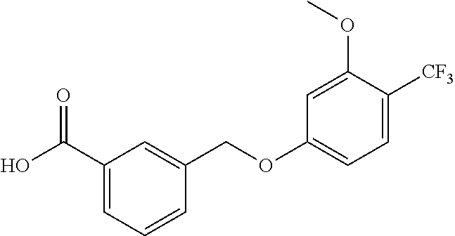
OC(C1=CC=CC(COC2=CC=C([CF3])C(OC)=C2)=C1)=O
